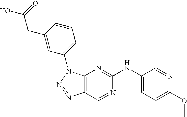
C12=C(N(C3=CC=CC(CC(O)=O)=C3)N=N1)N=C(NC1=CC=C(OC)N=C1)N=C2
